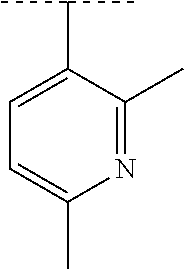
N1=C(C)C(C(C)C)=CC=C1C
